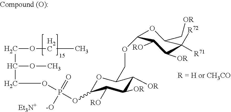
C(OCC)C(OC)COP(OC1OC(COC2OC(C[OR])C([R72])([R71])C([OR])C2[RO])C([OR])C([OR])C1[RO])(=O)[-O]
